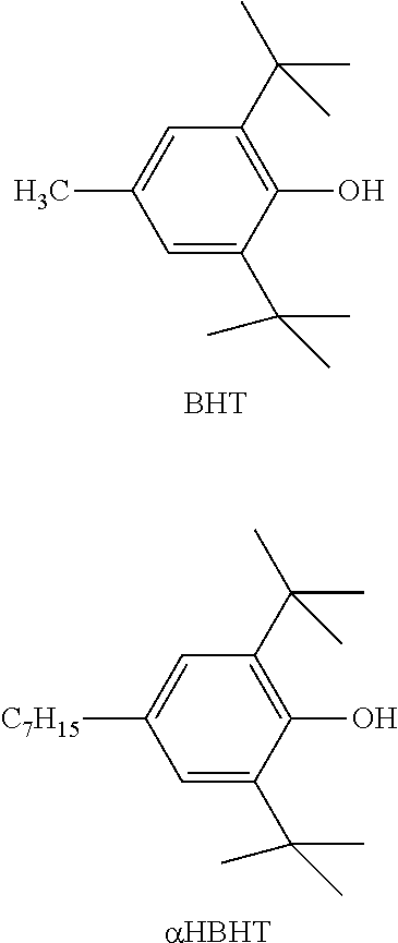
C1=C(C)C=C(C(C)(C)C)C(O)=C1C(C)(C)C.[BHT].C1=C([C7H15])C=C(C(C)(C)C)C(O)=C1C(C)(C)C.[aHBHT]
